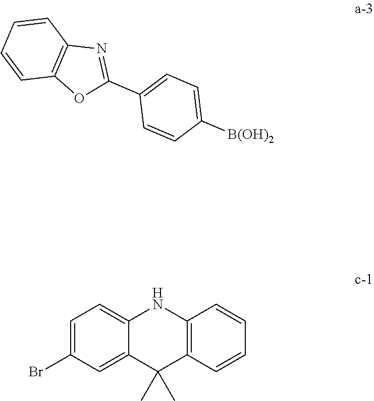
C1(C2=NC3=C(O2)C=CC=C3)=CC=C([B(OH)2])C=C1.C1=C(Br)C=C2C(=C1)NC1=C(C2(C)C)C=CC=C1
